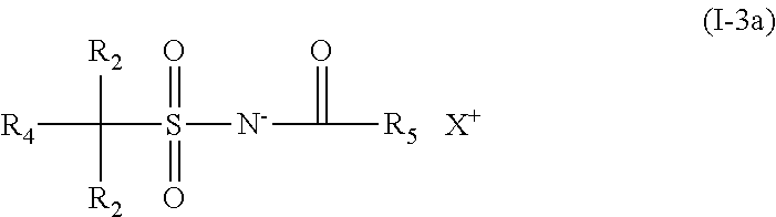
[R4]C(S([N-]C([R5])=O)(=O)=O)([R2])[R2].[X+]
